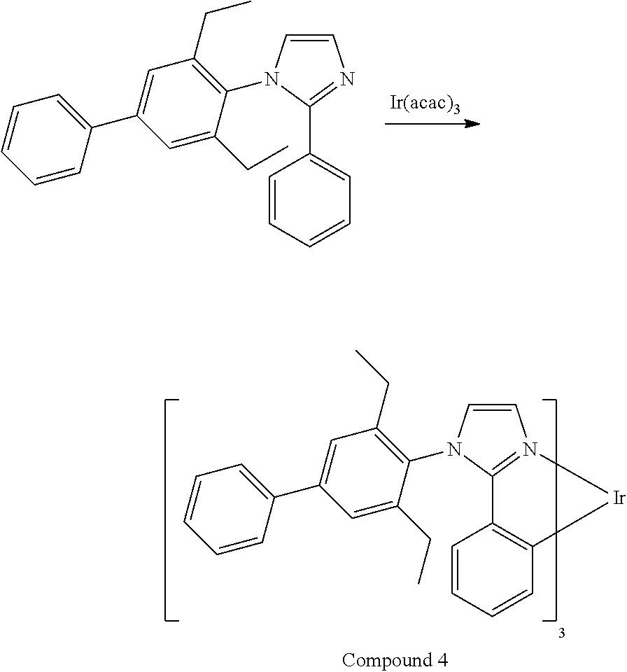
C1=CN(C2=C(CC)C=C(C3=CC=CC=C3)C=C2CC)C(C2=CC=CC=C2)=N1.C1=CN(C2=C(CC)C=C(C3=CC=CC=C3)C=C2CC)C2=N1[Ir]C1=C2C=CC=C1
